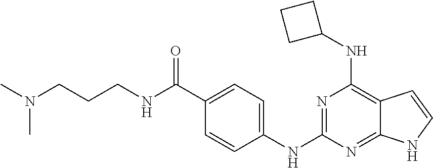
N1=C(NC2=CC=C(C(NCCCN(C)C)=O)C=C2)N=C2C(=C1NC1CCC1)C=CN2
